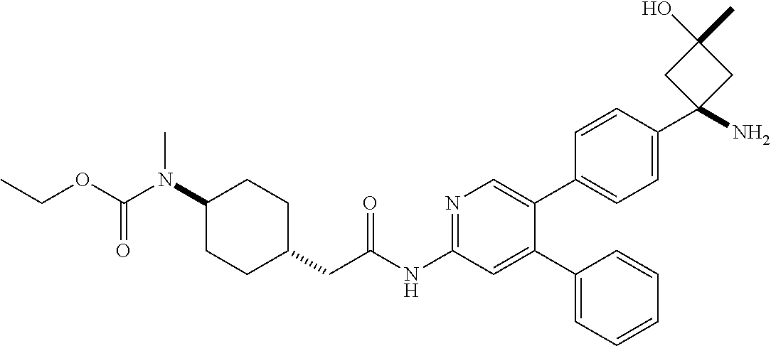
C1(N(C(=O)OCC)C)CCC(CC(NC2=NC=C(C3=CC=C(C4(N)CC(O)(C)C4)C=C3)C(C3=CC=CC=C3)=C2)=O)CC1
